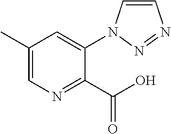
C1(C)=CN=C(C(O)=O)C(N2C=CN=N2)=C1
